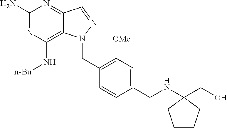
C1(N)=NC(N[n-Bu])=C2C(=N1)C=NN2CC1=C([OMe])C=C(CNC2(CO)CCCC2)C=C1
